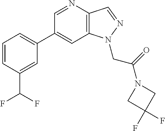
C1(C2=CC=CC(C(F)F)=C2)=CC2=C(C=NN2CC(=O)N2CC(F)(F)C2)N=C1
